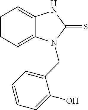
C1=CC=C2C(=C1)NC(=S)N2CC1=CC=CC=C1O
